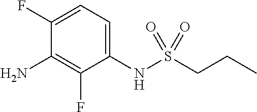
C1(F)=CC=C(NS(CCC)(=O)=O)C(F)=C1N
